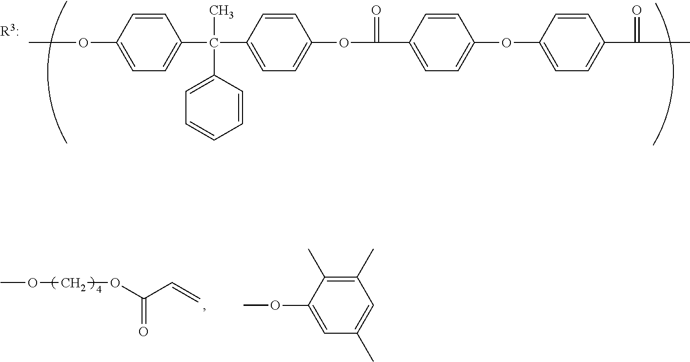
C1=CC(OC)=CC=C1C(C)(C1=CC=C(OC(=O)C2=CC=C(OC3=CC=C(C(=O)C)C=C3)C=C2)C=C1)C1=CC=CC=C1.COCOC(C=C)=O.C1(C)=C(C)C(OC)=CC(C)=C1
